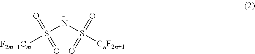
S(NS(=O)(=O)[CnF2n+1])(=O)(=O)[F2m+1Cm]
